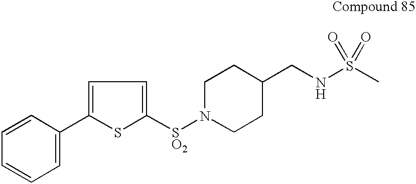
C1N([SO2]C2=CC=C(C3=CC=CC=C3)S2)CCC(CNS(C)(=O)=O)C1
